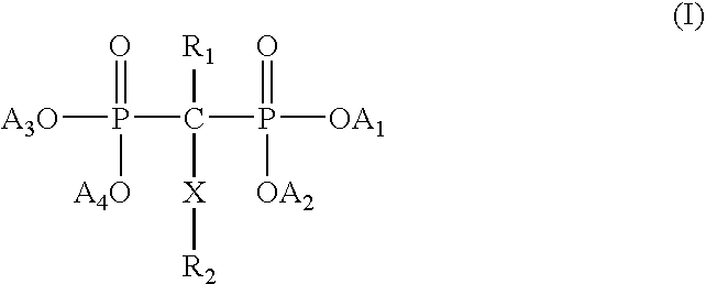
[A3O]P(C(P([OA1])([OA2])=O)([R1])[X][R2])([A4O])=O
